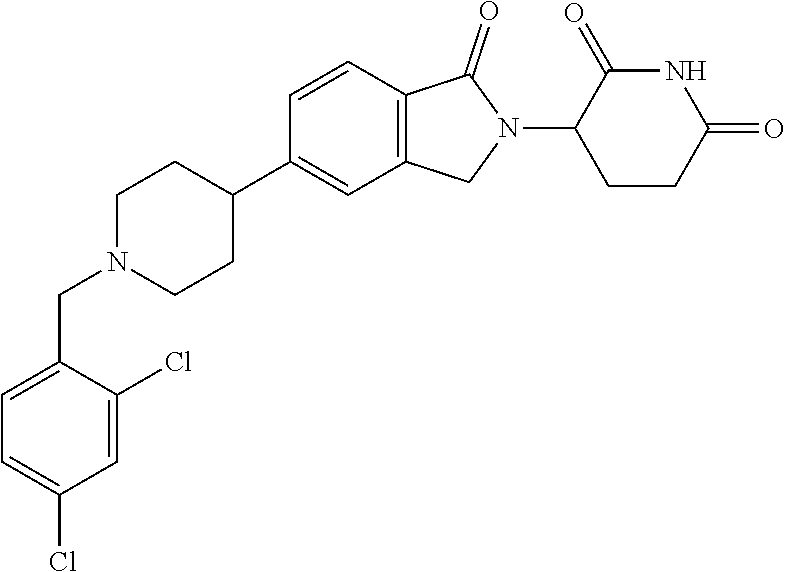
C1N(CC2=CC=C(Cl)C=C2Cl)CCC(C2=CC3=C(C=C2)C(=O)N(C2CCC(=O)NC2=O)C3)C1
